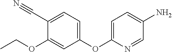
C1=C(C#N)C(OCC)=CC(OC2=CC=C(N)C=N2)=C1
